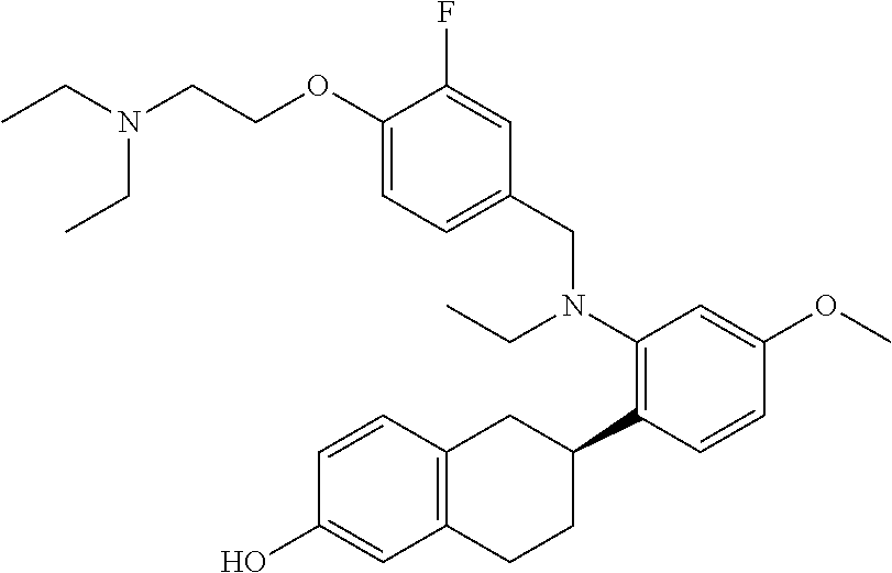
C(COC1=CC=C(CN(C2=C(C3CC4=C(CC3)C=C(O)C=C4)C=CC(OC)=C2)CC)C=C1F)N(CC)CC
